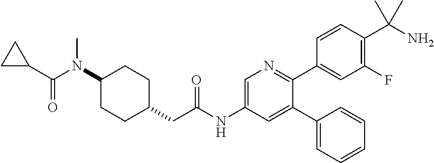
N(C1CCC(CC(NC2=CN=C(C3=CC(F)=C(C(N)(C)C)C=C3)C(C3=CC=CC=C3)=C2)=O)CC1)(C(=O)C1CC1)C
